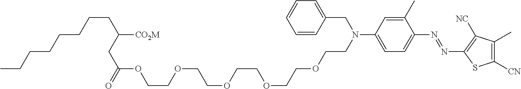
C1(C)=CC(N(CCOCCOCCOCCOCCOC(CC([CO2M])CCCCCCCC)=O)CC2=CC=CC=C2)=CC=C1N=NC1=C([NC])C(C)=C([CN])S1
